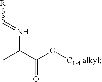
CC(C(O[C1-4 alkyl])=O)N=C[R]
